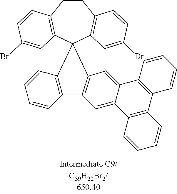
C1=CC2=C(C3(C4=C1C=CC(Br)=C4)C1=C(C=CC=C1)C1=C3C=C3C(=C1)C1=C(C4=C3C=CC=C4)C=CC=C1)C=C(Br)C=C2
